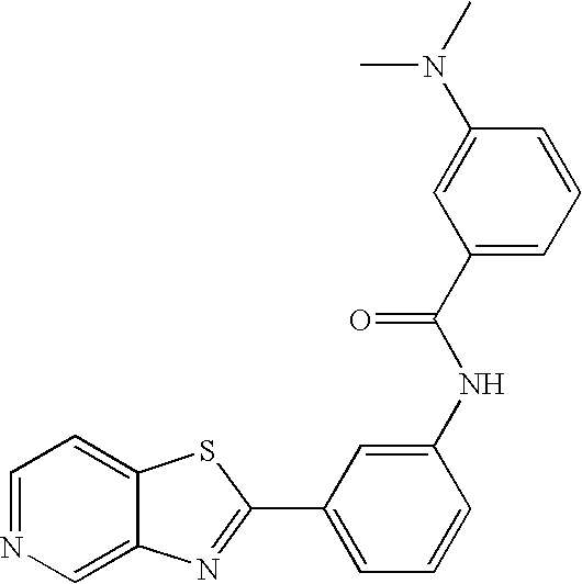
C12=CN=CC=C1SC(C1=CC=CC(NC(C3=CC=CC(N(C)C)=C3)=O)=C1)=N2
